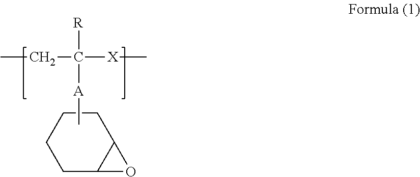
CCC([X]C)([R])[A]C.C1C2C(CCC1)O2
